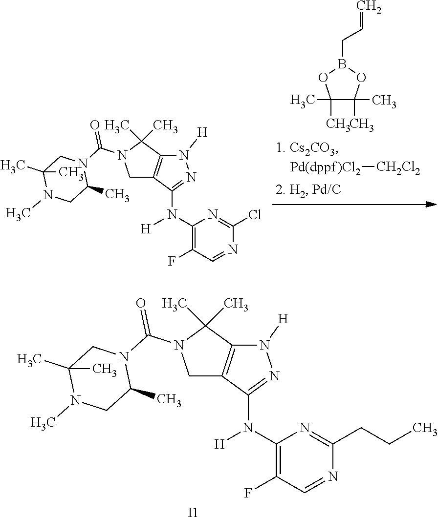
C1C2=C(C(C)(C)N1C(N1CC(C)(C)N(C)CC1C)=O)N([H])N=C2N(C1=C(F)C=NC(CCC)=N1)[H].[I1].C1C2=C(C(C)(C)N1C(N1CC(C)(C)N(C)CC1C)=O)N([H])N=C2N(C1=C(F)C=NC(Cl)=N1)[H].[1. Cs2CO3].[Pd(dppf)Cl2][CH2Cl2].C1(C)(C)C(C)(C)OB(CC=C)O1
